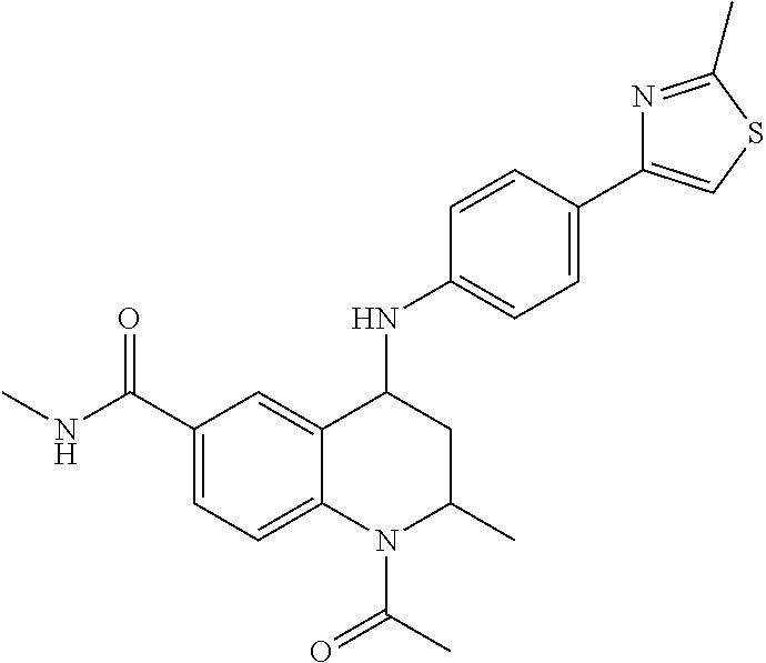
C1=C2C(=CC=C1C(NC)=O)N(C(C)=O)C(C)CC2NC1=CC=C(C2=CSC(C)=N2)C=C1
